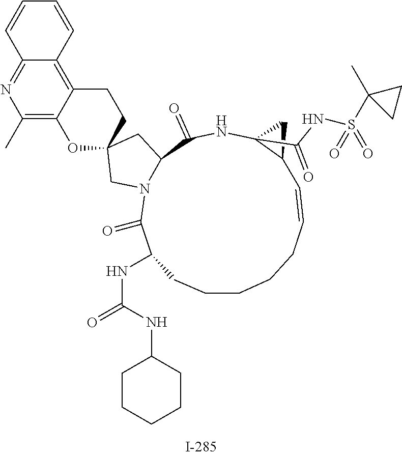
C1CCCC=CC2C(C(NS(C3(C)CC3)(=O)=O)=O)(NC(=O)C3N(C(=O)C(NC(=O)NC4CCCCC4)C1)CC1(C3)CCC3=C4C(=NC(C)=C3O1)C=CC=C4)C2
